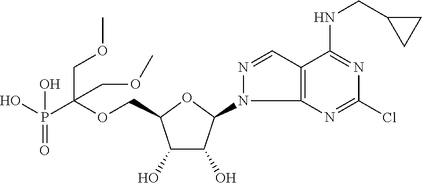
C(OCC1C(O)C(O)C(N2C3=C(C=N2)C(NCC2CC2)=NC(Cl)=N3)O1)(P(O)(=O)O)(COC)COC
